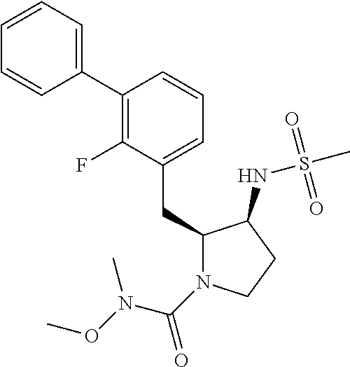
C1(CC2N(C(=O)N(C)OC)CCC2NS(C)(=O)=O)=CC=CC(C2=CC=CC=C2)=C1F
